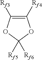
C1([Rf4])=C([Rf3])OC([Rf6])([Rf5])O1
